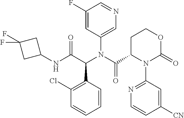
C1(Cl)=C(C(C(NC2CC(F)(F)C2)=O)N(C(C2N(C3=NC=CC([CN])=C3)C(=O)OCC2)=O)C2=CN=CC(F)=C2)C=CC=C1
